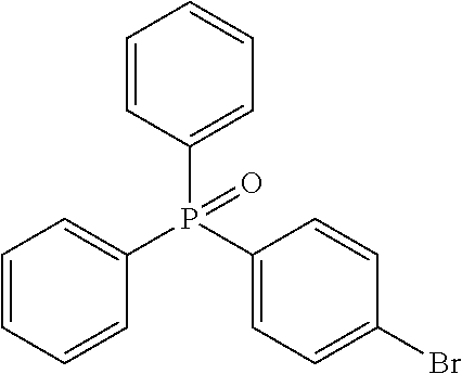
C1=CC(P(C2=CC=C(Br)C=C2)(C2=CC=CC=C2)=O)=CC=C1
